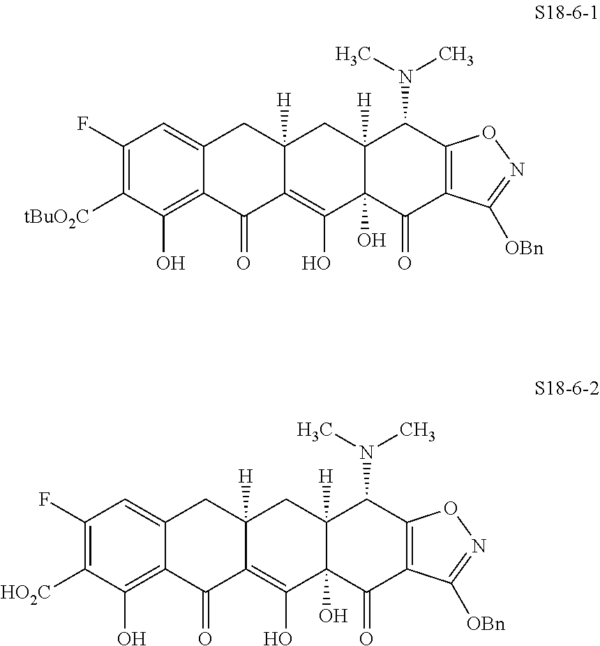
C1(F)=C([tBuO2C])C(O)=C2C(=C1)CC1([H])C(=C(O)C3(O)C([H])(C1)C(N(C)C)C1=C(C3=O)C([OBn])=NO1)C2=O.C1(F)=C([HO2C])C(O)=C2C(=C1)CC1([H])C(=C(O)C3(O)C([H])(C1)C(N(C)C)C1=C(C3=O)C([OBn])=NO1)C2=O
